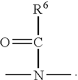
CN(C)C(=O)[R6]
